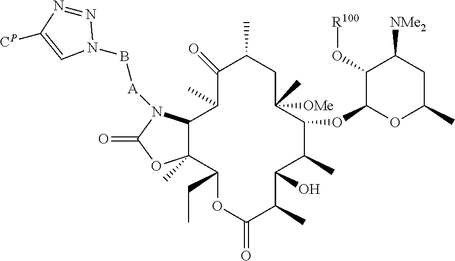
C1(=O)C(C)CC([OMe])(C)C(OC2OC(C)CC([NMe2])C2O[R100])C(C)C(O)C(C)C(=O)OC(CC)C2(C)C(N([A]BN3N=NC([CP])=C3)C(=O)O2)C1C
